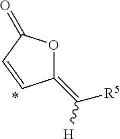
C1(=C([H])[R5])OC(=O)C=C1
